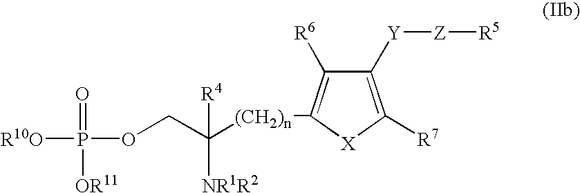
C1([Y][Z][R5])=C([R7])[X]C([(CH2)n]C(COP([R10O])(=O)[OR11])([R4])[NR1R2])=C1[R6]
